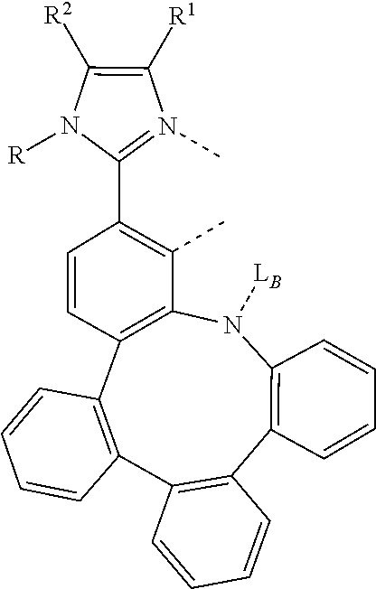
C1([R2])=C([R1])N(C)=C(C2=C(C)C3=C(C4=C(C5=C(C6=C(N3[LB])C=CC=C6)C=CC=C5)C=CC=C4)C=C2)N1[R]
